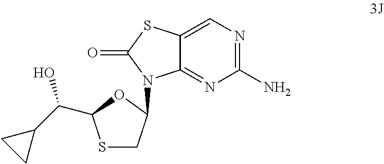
C(C1SCC(N2C3=NC(N)=NC=C3SC2=O)O1)(C1CC1)O
